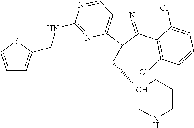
N1=C(C2=C(Cl)C=CC=C2Cl)C(CC2CNCCC2)C2=C1C=NC(NCC1=CC=CS1)=N2
